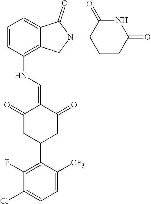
N(C1=C2C(=CC=C1)C(=O)N(C1CCC(=O)NC1=O)C2)C=C1C(=O)CC(C2=C(F)C(Cl)=CC=C2[CF3])CC1=O
